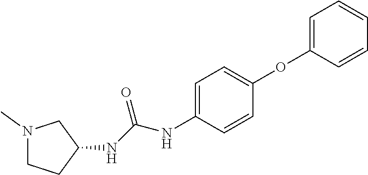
N1(C)CCC(NC(=O)NC2=CC=C(OC3=CC=CC=C3)C=C2)C1
